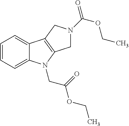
C1=CC=C2C(=C1)C1=C(N2CC(OCC)=O)CN(C(OCC)=O)C1
